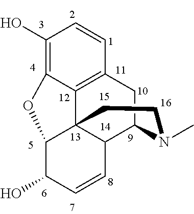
C1(O)=C2C3=C(C=C1)CC1C4C3(C(C(O)C=C4)O2)CCN1C
